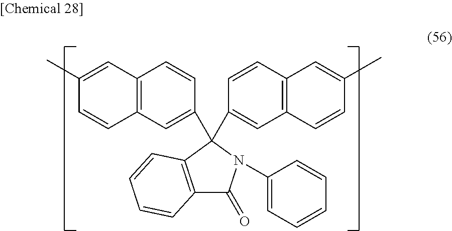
C12=C(C(C3=CC4=C(C=C3)C=C(C)C=C4)(C3=CC4=C(C=C3)C=C(C)C=C4)N(C3=CC=CC=C3)C1=O)C=CC=C2
